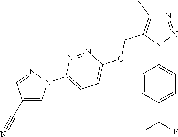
N1=NN(C2=CC=C(C(F)F)C=C2)C(COC2=CC=C(N3C=C(C#N)C=N3)N=N2)=C1C
